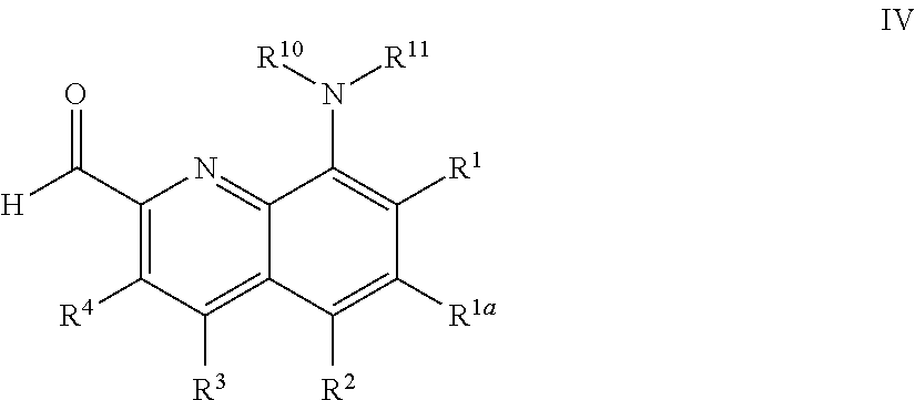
C1(C([H])=O)=C([R4])C([R3])=C2C(=N1)C(N([R10])[R11])=C([R1])C([R1a])=C2[R2]
